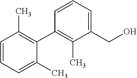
C1=CC=C(C)C(C2=C(C)C(CO)=CC=C2)=C1C
